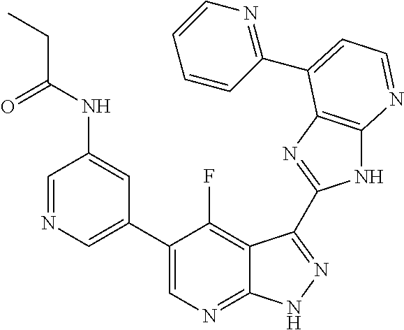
C1=NC=C(C2=CN=C3C(=C2F)C(C2=NC4=C(N2)N=CC=C4C2=NC=CC=C2)=NN3)C=C1NC(CC)=O
